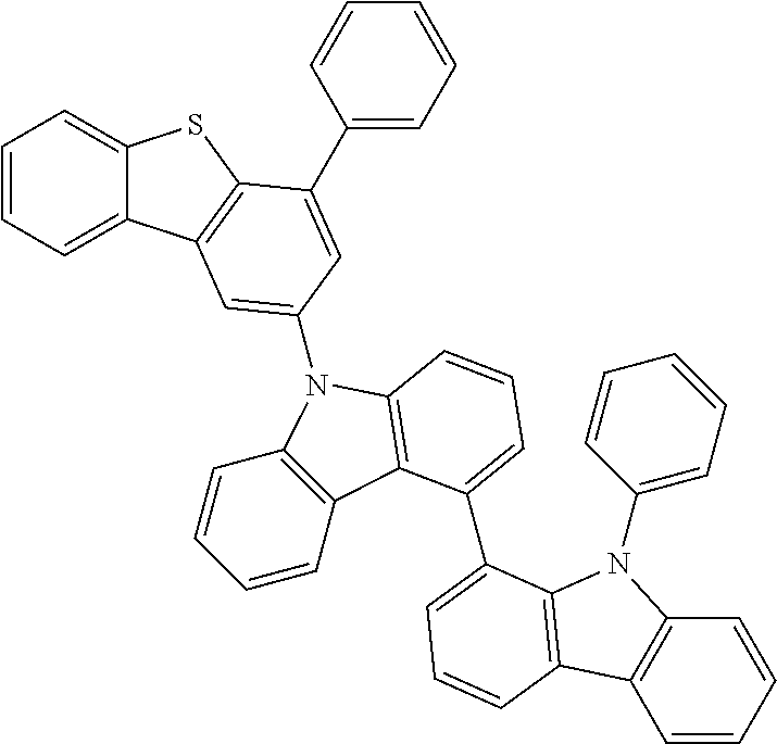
C1=CC=C2C(=C1)SC1=C2C=C(N2C3=C(C=CC=C3)C3=C2C=CC=C3C2=CC=CC3=C2N(C2=CC=CC=C2)C2=C3C=CC=C2)C=C1C1=CC=CC=C1
